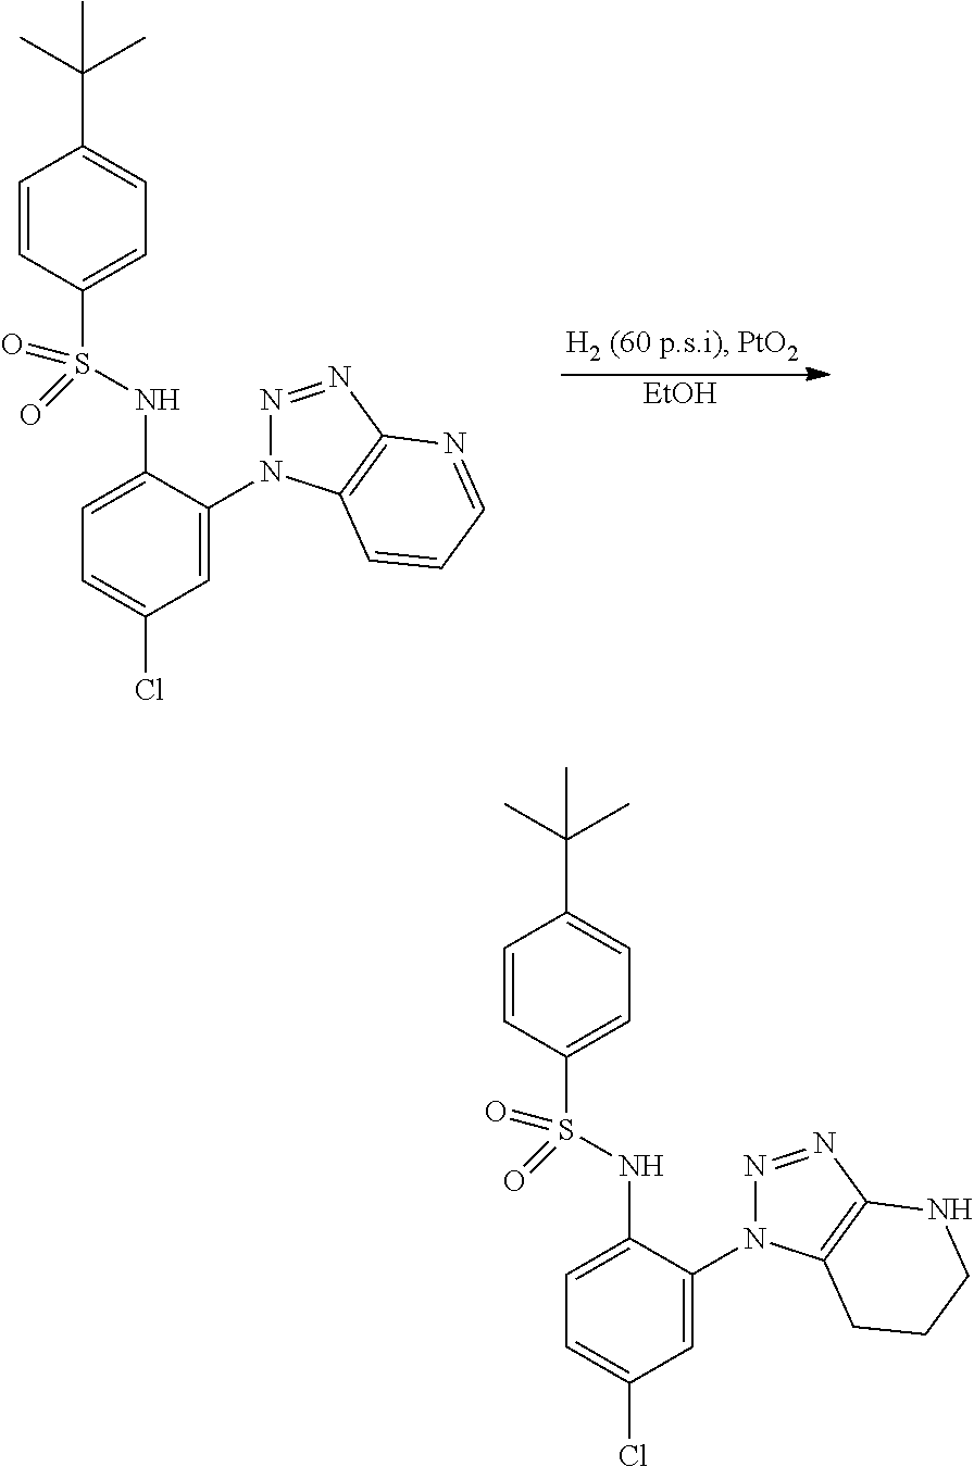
[EtOH].C1=CC(S(NC2=CC=C(Cl)C=C2N2N=NC3=C2C=CC=N3)(=O)=O)=CC=C1C(C)(C)C.C1=CC(S(NC2=CC=C(Cl)C=C2N2N=NC3=C2CCCN3)(=O)=O)=CC=C1C(C)(C)C
